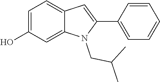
C1=C(O)C=C2C(=C1)C=C(C1=CC=CC=C1)N2CC(C)C
